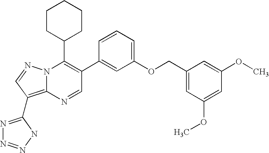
N1=CC(C2=CC(OCC3=CC(OC)=CC(OC)=C3)=CC=C2)=C(C2CCCCC2)N2C1=C(C1=NN=NN1)C=N2
